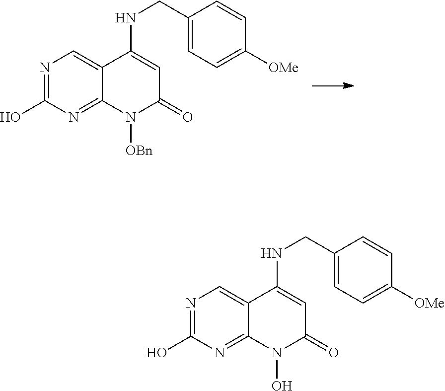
N1=C(O)N=C2C(=C1)C(NCC1=CC=C([OMe])C=C1)=CC(=O)N2[OBn].N1=C(O)N=C2C(=C1)C(NCC1=CC=C([OMe])C=C1)=CC(=O)N2O
